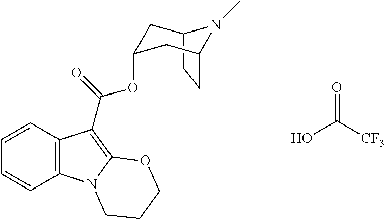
C12CCC(CC(OC(C3=C4N(C5=C3C=CC=C5)CCCO4)=O)C1)N2C.OC([CF3])=O
